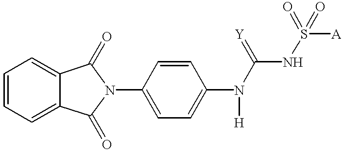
N(C(NS([A])(=O)=O)=[Y])([H])C1=CC=C(N2C(=O)C3=CC=CC=C3C2=O)C=C1
